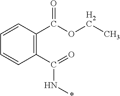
C1(C(=O)N*)=C(C(OCC)=O)C=CC=C1
